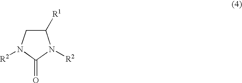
C1([R1])CN([R2])C(=O)N1[R2]
